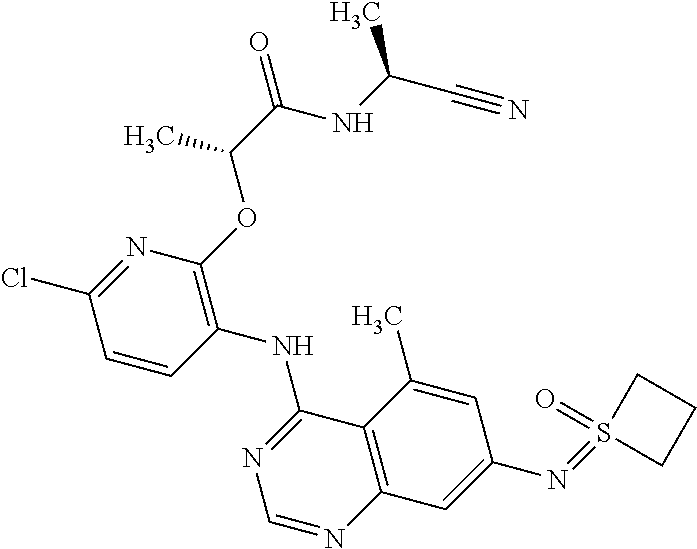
C1=CC(NC2=NC=NC3=C2C(C)=CC(N=S2(=O)CCC2)=C3)=C(OC(C(NC(C#N)C)=O)C)N=C1Cl
